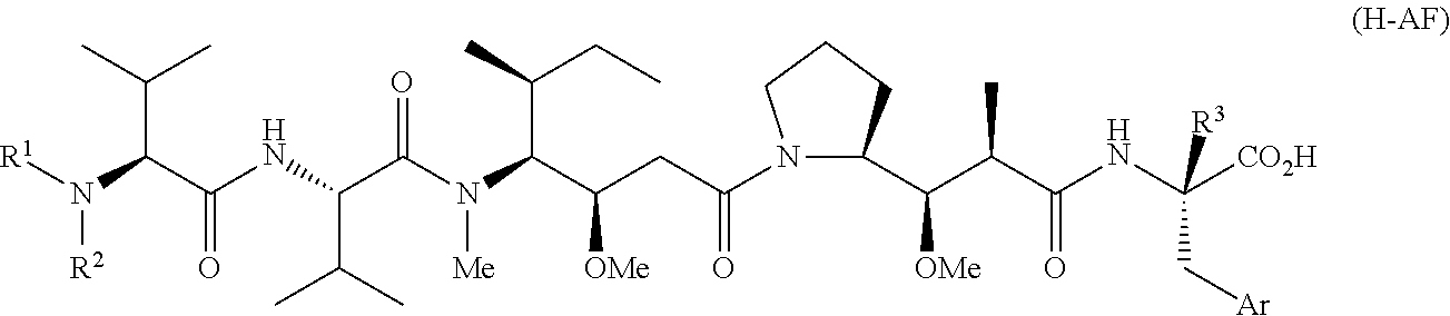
N(C(C(NC(C(N([R1])[R2])C(C)C)=O)C(C)C)=O)(C(C(CC(N1C(C(C(C(NC([CO2H])(C[Ar])[R3])=O)C)[OMe])CCC1)=O)[OMe])C(C)CC)[Me]
